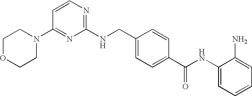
N1(C2=NC(NCC3=CC=C(C(NC4=CC=CC=C4N)=O)C=C3)=NC=C2)CCOCC1
